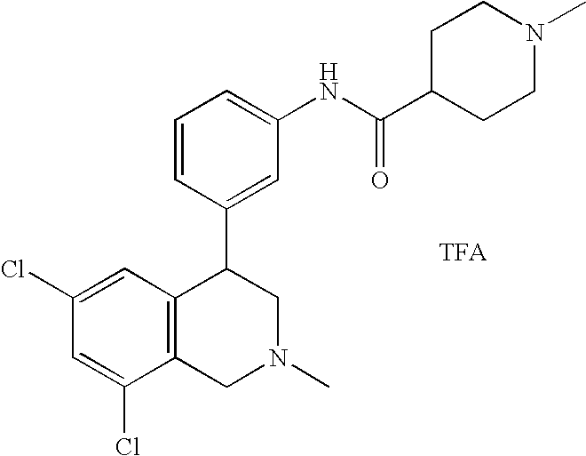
C1(Cl)=CC2=C(C(Cl)=C1)CN(C)CC2C1=CC(NC(C2CCN(C)CC2)=O)=CC=C1.[TFA]
